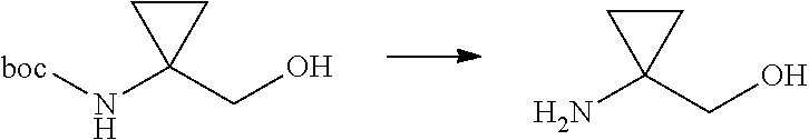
NC1(CO)CC1.[boc]NC1(CO)CC1
